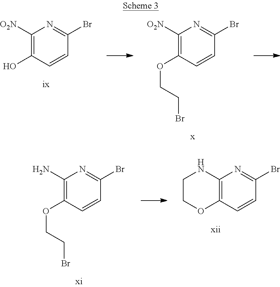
C1([O2N])=C(O)C=CC(Br)=N1.C1([O2N])=C(OCCBr)C=CC(Br)=N1.C12=C(C=CC(Br)=N1)OCCN2.C1(N)=C(OCCBr)C=CC(Br)=N1
